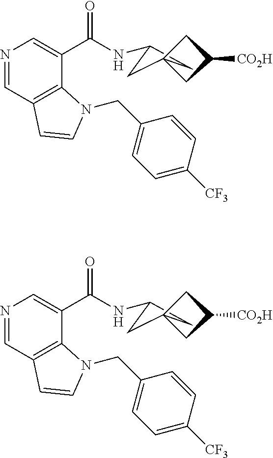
C1C(NC(C2=CN=CC3=C2N(CC2=CC=C([CF3])C=C2)C=C3)=O)CC12CC([CO2H])C2.C1C(NC(C2=CN=CC3=C2N(CC2=CC=C([CF3])C=C2)C=C3)=O)CC12CC([CO2H])C2
